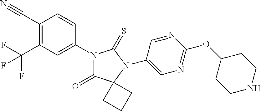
C1(C#N)=C(C(F)(F)F)C=C(N2C(=O)C3(N(C4=CN=C(OC5CCNCC5)N=C4)C2=S)CCC3)C=C1
